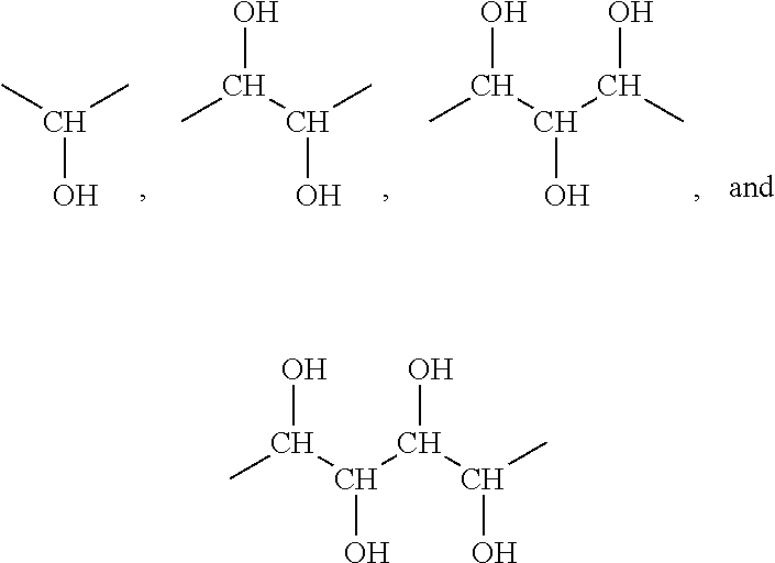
C(C)(C(O)C)O.C(C(O)C)(C(O)C)O.C(C)(C)O.C(C(O)C(O)C)(C(O)C)O
